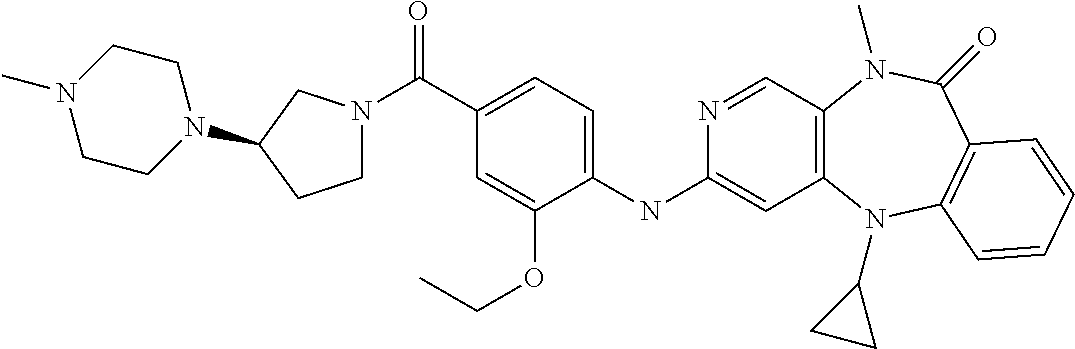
C1(NC2=CC3=C(C=N2)N(C)C(=O)C2=C(N3C3CC3)C=CC=C2)=CC=C(C(=O)N2CCC(N3CCN(C)CC3)C2)C=C1OCC
